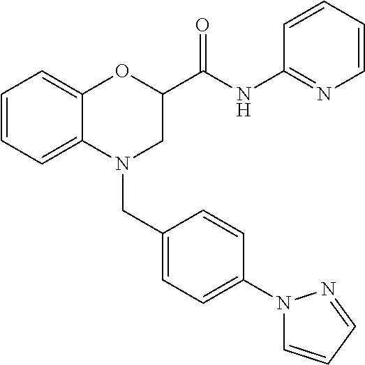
C1=CC=C2C(=C1)OC(C(NC1=NC=CC=C1)=O)CN2CC1=CC=C(N2C=CC=N2)C=C1
